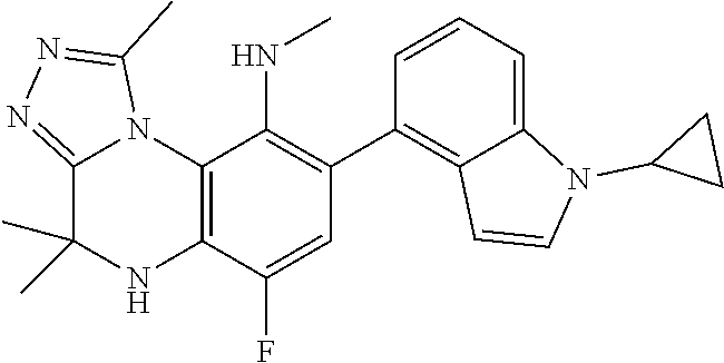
C12=C(C(F)=CC(C3=C4C(=CC=C3)N(C3CC3)C=C4)=C1NC)NC(C)(C)C1=NN=C(C)N21
